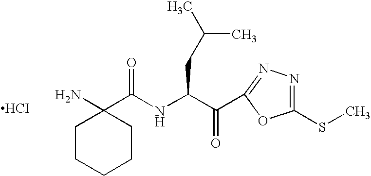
C1CCCCC1(N)C(NC(C(=O)C1=NN=C(SC)O1)CC(C)C)=O.[HCI]
